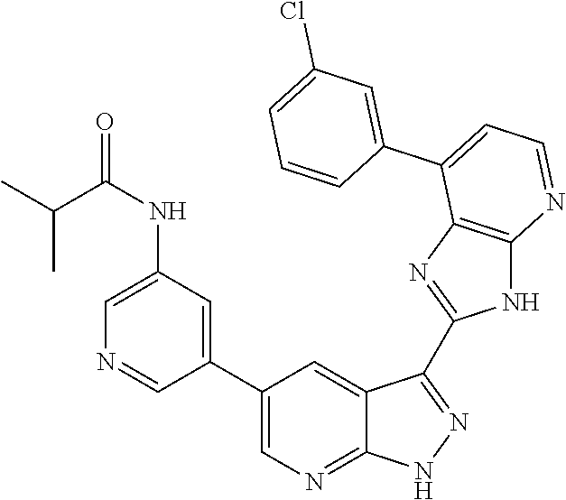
C1(NC(=O)C(C)C)=CN=CC(C2=CN=C3C(=C2)C(C2=NC4=C(N2)N=CC=C4C2=CC(Cl)=CC=C2)=NN3)=C1
